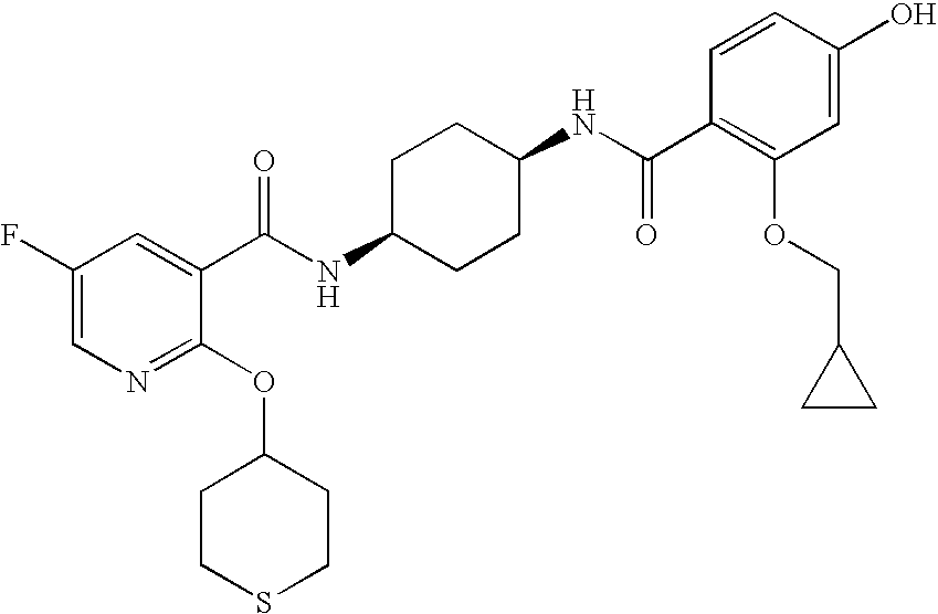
C1(F)=CN=C(OC2CCSCC2)C(C(NC2CCC(NC(C3=C(OCC4CC4)C=C(O)C=C3)=O)CC2)=O)=C1
